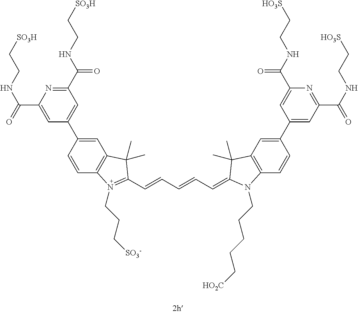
C1=C(C2=CC(C(=O)NCC[SO3H])=NC(C(=O)NCC[SO3H])=C2)C=CC2=C1C(C)(C)C(C=CC=CC=C1C(C)(C)C3=C(C=CC(C4=CC(C(=O)NCC[HO3S])=NC(C(=O)NCC[HO3S])=C4)=C3)N1CCCCC[HO2C])=N2CCC[SO3-]
